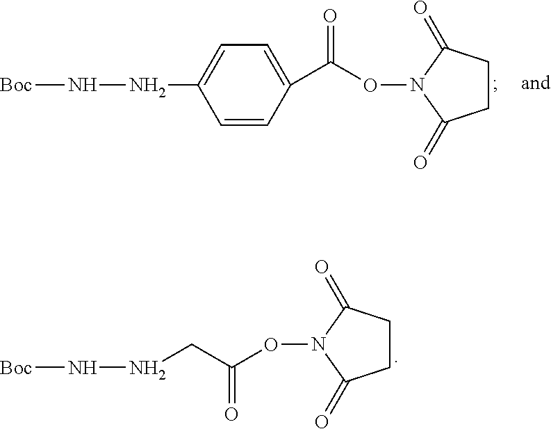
[Boc]NNCC(ON1C(=O)CCC1=O)=O.[Boc]NNC1=CC=C(C(ON2C(=O)CCC2=O)=O)C=C1
